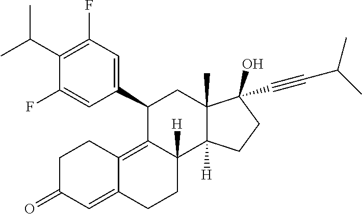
C1(C2=CC(F)=C(C(C)C)C(F)=C2)C2=C3C(=CC(=O)CC3)CCC2([H])C2([H])C(C)(C1)C(C#CC(C)C)(O)CC2
